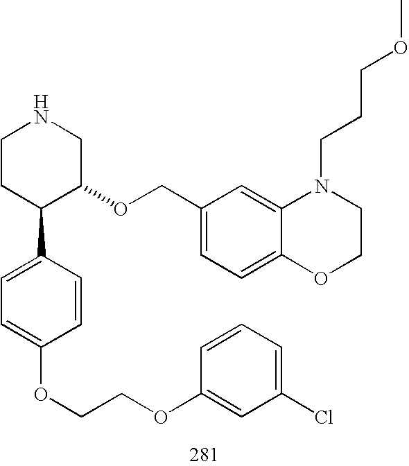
C1CC(C2=CC=C(OCCOC3=CC(Cl)=CC=C3)C=C2)C(OCC2=CC=C3C(=C2)N(CCCOC)CCO3)CN1
